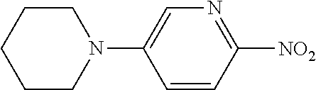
C1=CC([NO2])=NC=C1N1CCCCC1
